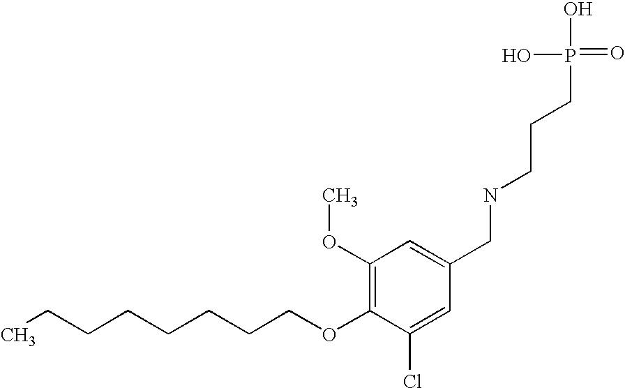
C(COC1=C(OC)C=C(CNCCCP(=O)(O)O)C=C1Cl)CCCCCC
